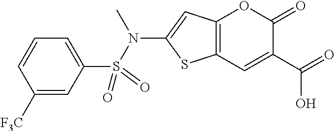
C12=C(C=C(C(=O)O)C(=O)O1)SC(N(S(C1=CC=CC([F3C])=C1)(=O)=O)C)=C2
